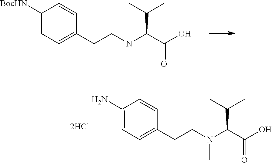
C1(N)=CC=C(CCN(C(C(O)=O)C(C)C)C)C=C1.C1([BocHN])=CC=C(CCN(C(C(O)=O)C(C)C)C)C=C1
